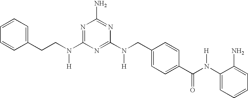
C1(N(CC2=CC=C(C(N(C3=CC=CC=C3N)[H])=O)C=C2)[H])=NC(N(CCC2=CC=CC=C2)[H])=NC(N)=N1
